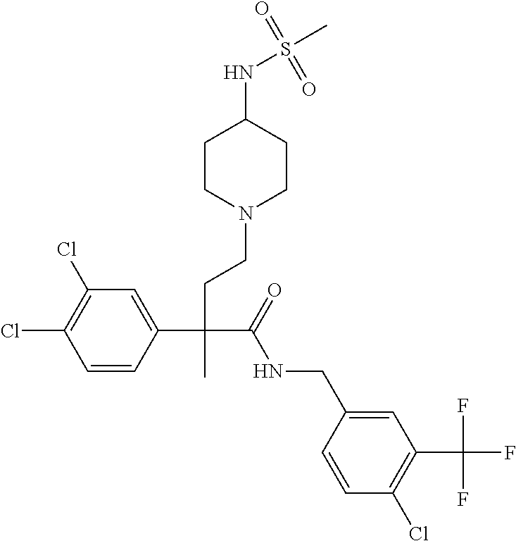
C1=CC(C(CCN2CCC(NS(C)(=O)=O)CC2)(C(=O)NCC2=CC(C(F)(F)F)=C(Cl)C=C2)C)=CC(Cl)=C1Cl
